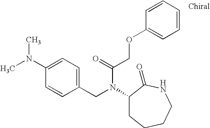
C1(N(C)C)=CC=C(CN(C2CCCCNC2=O)C(COC2=CC=CC=C2)=O)C=C1
